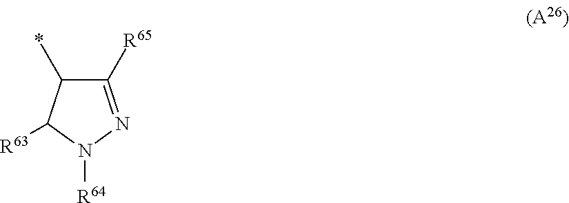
C1(*)C([R65])=NN([R64])C1[R63]
